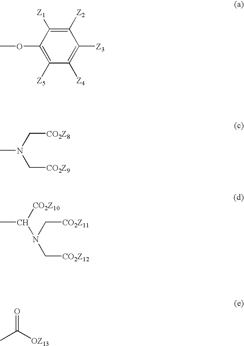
C1([Z5])=C(OC)C([Z1])=C([Z2])C([Z3])=C1[Z4].CN(C[CO2Z8])C[CO2Z9].C(N(C[CO2Z11])C[CO2Z12])([CO2Z10])C.CC([OZ13])=O
